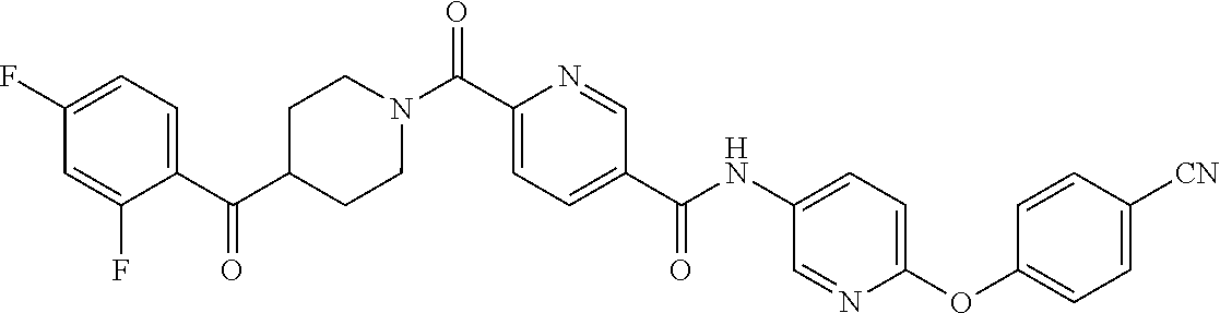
N(C(C1=CC=C(C(=O)N2CCC(C(C3=CC=C(F)C=C3F)=O)CC2)N=C1)=O)C1=CC=C(OC2=CC=C([CN])C=C2)N=C1
